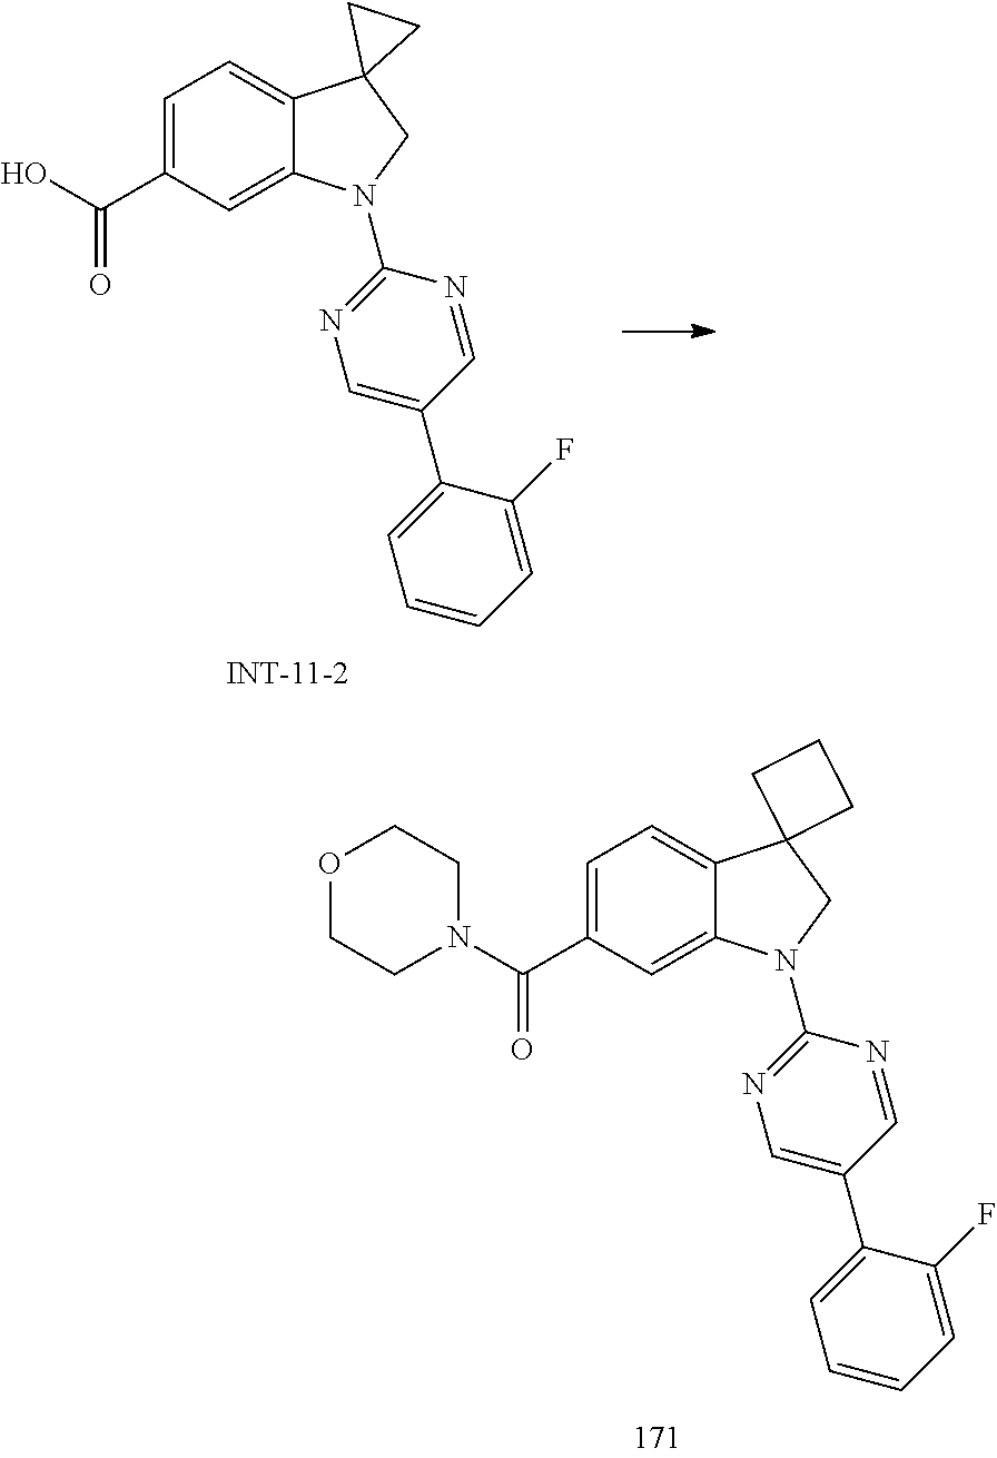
O1CCN(C(C2=CC=C3C(=C2)N(C2=NC=C(C4=CC=CC=C4F)C=N2)CC32CCC2)=O)CC1.OC(C1=CC=C2C(=C1)N(C1=NC=C(C3=CC=CC=C3F)C=N1)CC21CC1)=O
